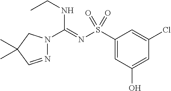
N1=CC(C)(C)CN1C(=NS(C1=CC(O)=CC(Cl)=C1)(=O)=O)NCC
